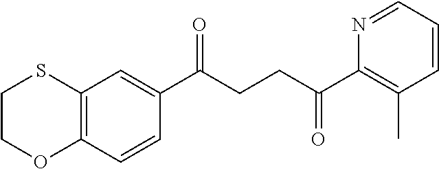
C1(C(CCC(C2=C(C)C=CC=N2)=O)=O)=CC2=C(C=C1)OCCS2
